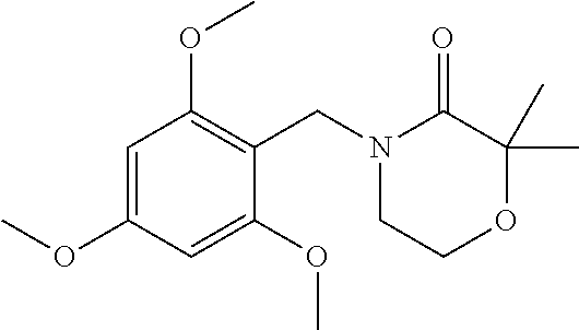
C1=C(OC)C=C(OC)C(CN2CCOC(C)(C)C2=O)=C1OC
